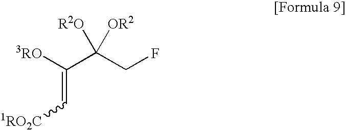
[3RO]C(C(CF)([R2O])[OR2])=C[1RO2C]
